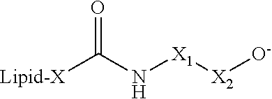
[Lipid-X]C(N[X1][X2][O-])=O
